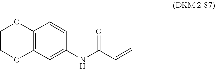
C12=C(C=CC(NC(=O)C=C)=C1)OCCO2
